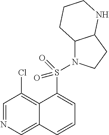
C1=NC=C2C(=C1Cl)C(S(=O)(=O)N1C3C(CC1)NCCC3)=CC=C2
